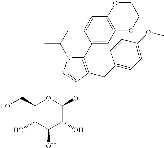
C1(CO)C(O)C(O)C(O)C(OC2=NN(C(C)C)C(C3=CC4=C(C=C3)OCCO4)=C2CC2=CC=C(OC)C=C2)O1
